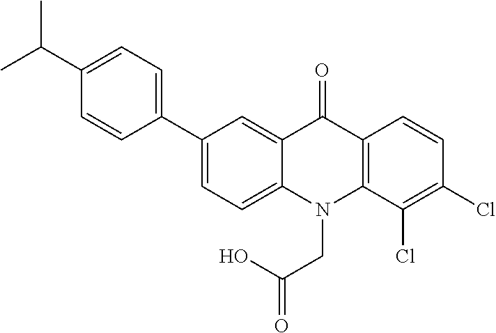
C12=CC(C3=CC=C(C(C)C)C=C3)=CC=C1N(CC(O)=O)C1=C(C2=O)C=CC(Cl)=C1Cl
